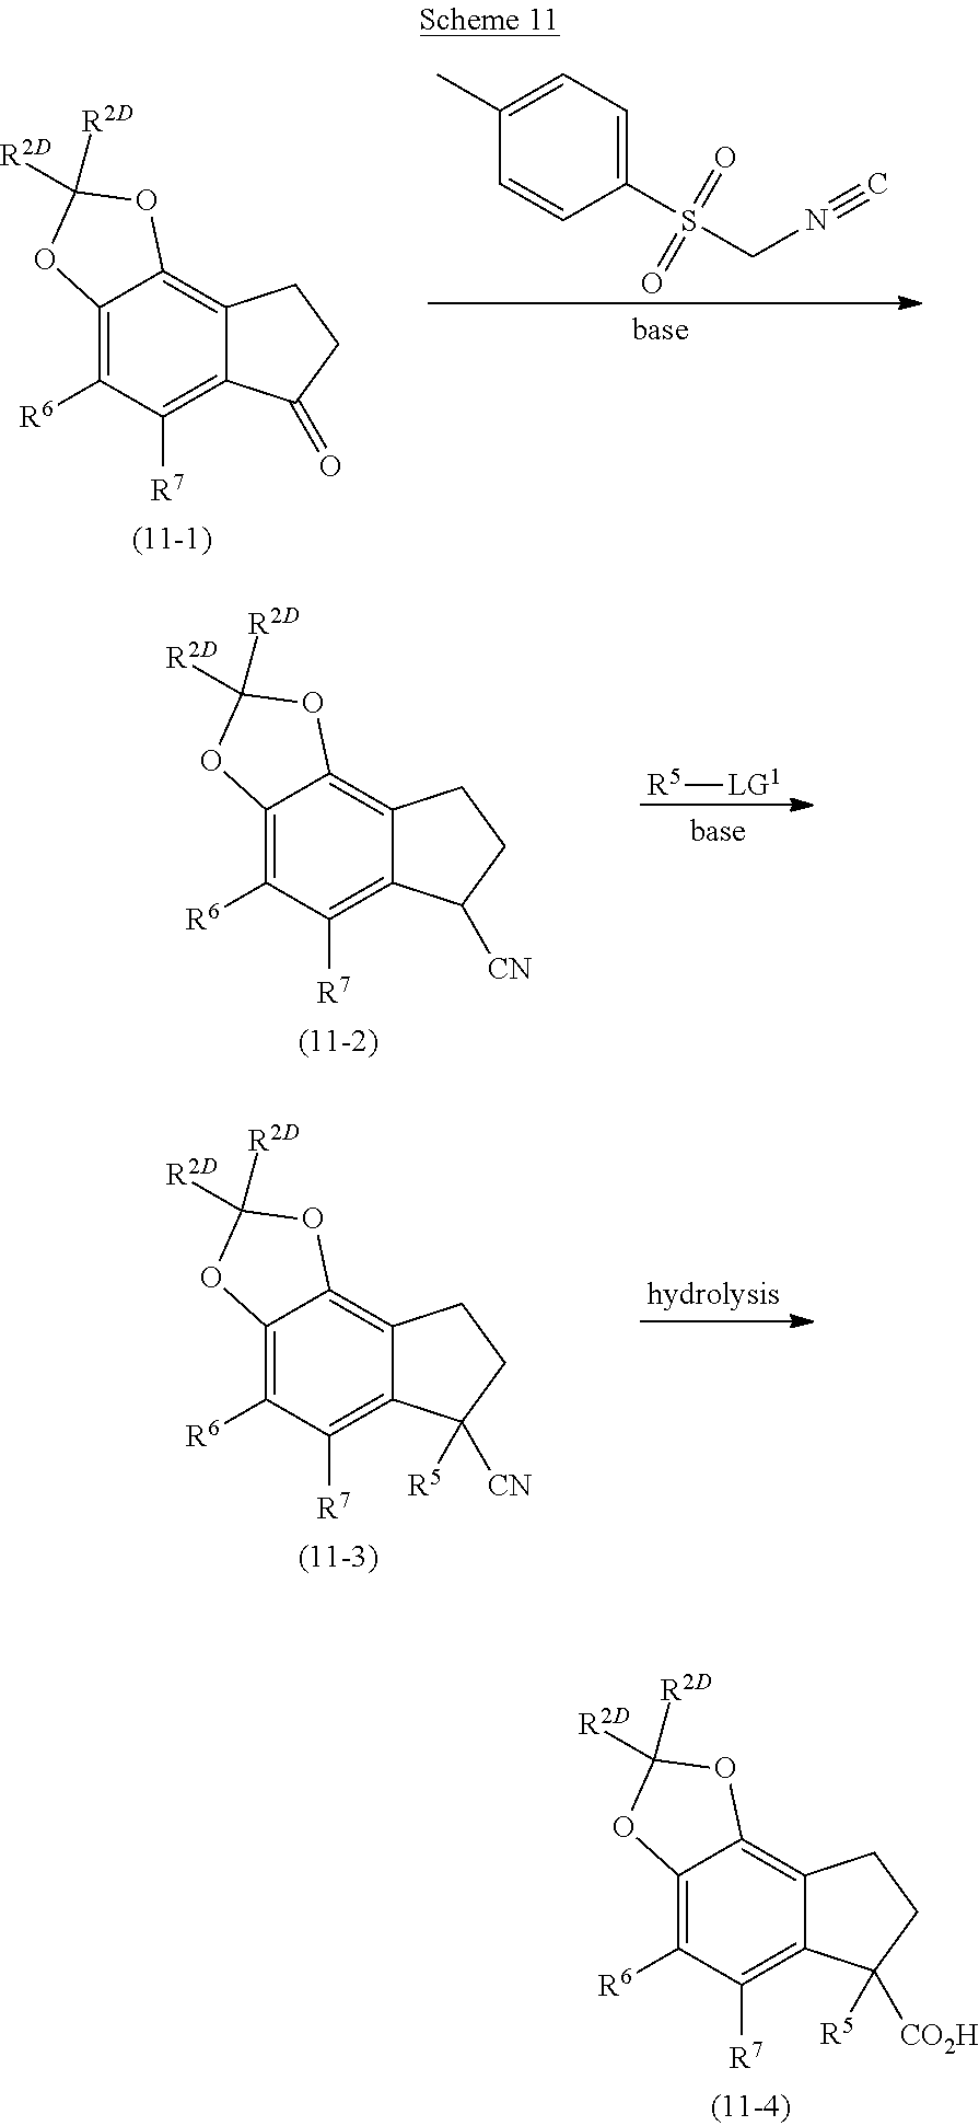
C12=C([R6])C([R7])=C3C(=C1OC([R2D])([R2D])O2)CCC3([CO2H])[R5].C12=C([R6])C([R7])=C3C(=C1OC([R2D])([R2D])O2)CCC3=O.C1(S(CN#C)(=O)=O)=CC=C(C)C=C1.C12=C([R6])C([R7])=C3C(=C1OC([R2D])([R2D])O2)CCC3[CN].[R5][LG1].C12=C([R6])C([R7])=C3C(=C1OC([R2D])([R2D])O2)CCC3([CN])[R5]
